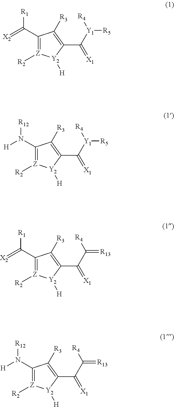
C1(C([R1])=[X2])=[Z]([R2])[Y2]([H])C(C(=[X1])[Y1]([R5])[R4])=C1[R3].C1(N([R12])[H])=[Z]([R2])[Y2]([H])C(C(=[X1])[Y1]([R5])[R4])=C1[R3].C1(C([R1])=[X2])=[Z]([R2])[Y2]([H])C(C(=[X1])C(=[R13])[R4])=C1[R3].C1(N([R12])[H])=[Z]([R2])[Y2]([H])C(C(=[X1])C(=[R13])[R4])=C1[R3]
